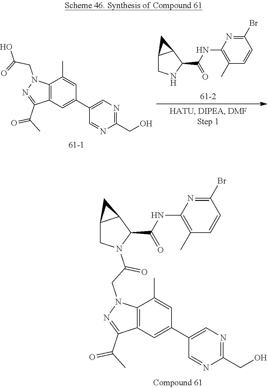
C1(Br)=NC(NC(C2C3C(CN2)C3)=O)=C(C)C=C1.C12=C(C=C(C3=CN=C(CO)N=C3)C=C1C)C(C(C)=O)=NN2CC(=O)O.C1(Br)=NC(NC(C2C3C(CN2C(CN2C4=C(C=C(C5=CN=C(CO)N=C5)C=C4C)C(C(C)=O)=N2)=O)C3)=O)=C(C)C=C1
